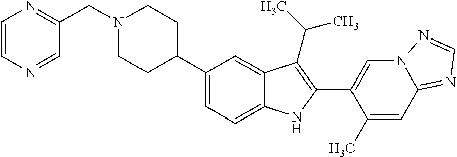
N1(CC2=NC=CN=C2)CCC(C2=CC=C3C(=C2)C(C(C)C)=C(C2=CN4C(=NC=N4)C=C2C)N3)CC1
